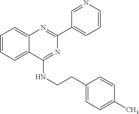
C1(C2=CC=CN=C2)=NC2=CC=CC=C2C(NCCC2=CC=C(C)C=C2)=N1
